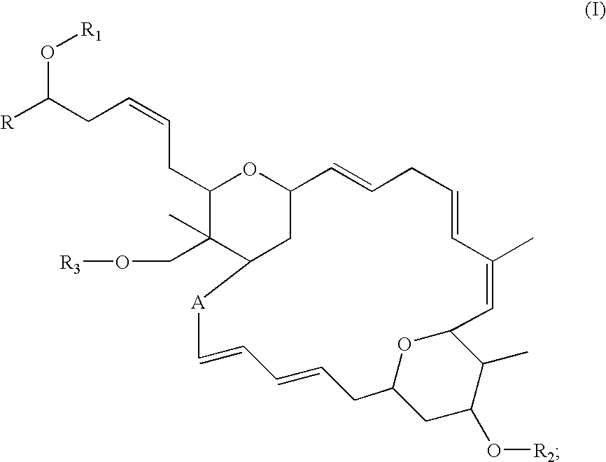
C1(CC=CCC([R])O[R1])C(C)(CO[R3])C2CC(O1)C=CCC=CC(C)=CC1OC(CC(O[R2])C1C)CC=CC=C[A]2
